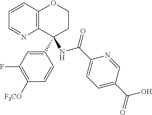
C1=CC2=C(N=C1)C(C1=CC(F)=C([F3CO])C=C1)(NC(=O)C1=CC=C(C(=O)O)C=N1)CCO2
